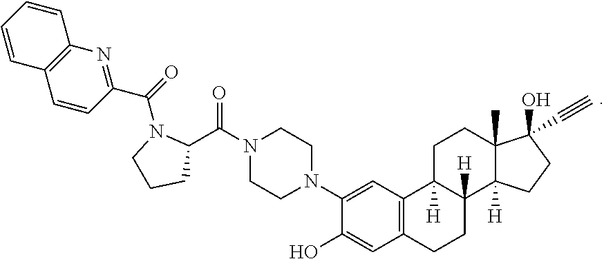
N1(C2=CC3=C(C=C2O)CCC2([H])C3([H])CCC3(C)C2([H])CCC3(O)C#C)CCN(C(C2N(C(=O)C3=NC4=C(C=C3)C=CC=C4)CCC2)=O)CC1
